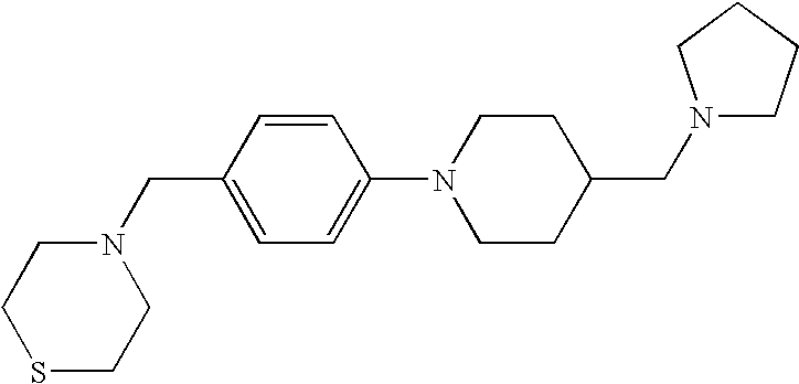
N1(CC2CCN(C3=CC=C(CN4CCSCC4)C=C3)CC2)CCCC1
